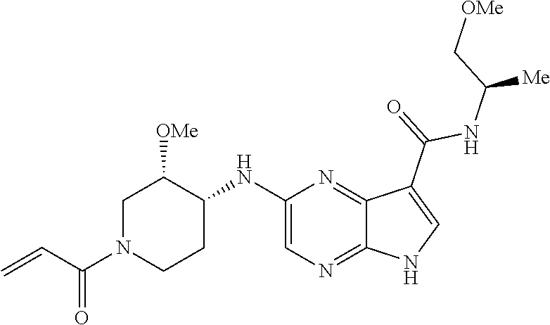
C1N(C(C=C)=O)CCC(NC2=CN=C3C(=N2)C(C(=O)NC(C[OMe])[Me])=CN3)C1[OMe]
